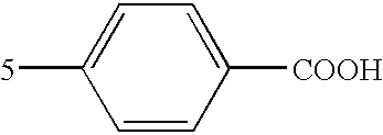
C1([COOH])=CC=C([5])C=C1
